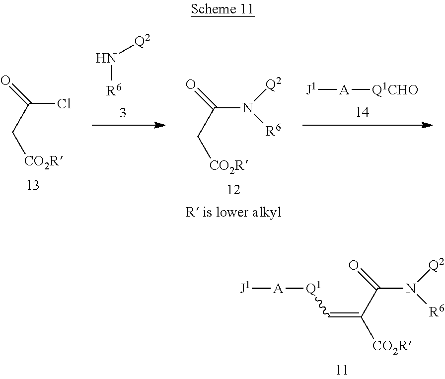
N(C(C([CO2R])=C[Q1][A][J1])=O)([Q2])[R6].ClC(C[CO2R])=O.[Q1CHO][A][J1].N([R6])[Q2].N(C(C[CO2R])=O)([Q2])[R6]
